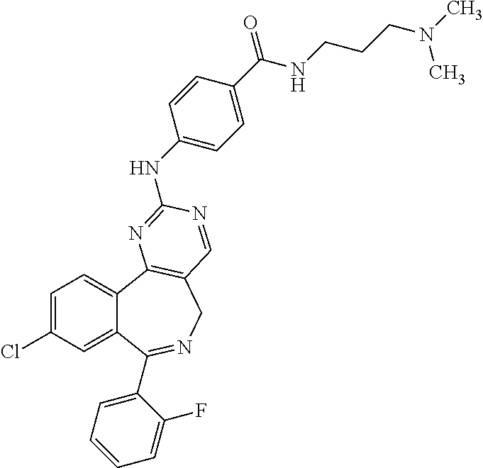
C1=C(Cl)C=C2C(=C1)C1=C(CN=C2C2=CC=CC=C2F)C=NC(NC2=CC=C(C(NCCCN(C)C)=O)C=C2)=N1
